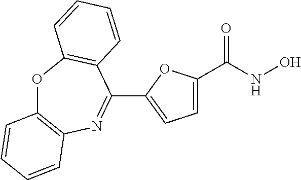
C1(C2=NC3=C(OC4=C2C=CC=C4)C=CC=C3)=CC=C(C(=O)NO)O1
